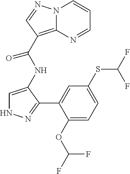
C1=C(NC(C2=C3N(C=CC=N3)N=C2)=O)C(C2=CC(SC(F)F)=CC=C2OC(F)F)=NN1
